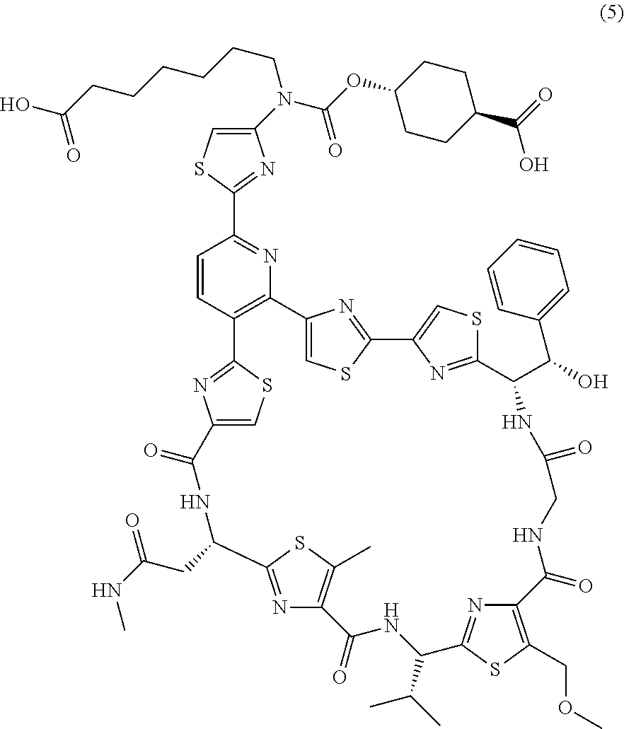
C12=CSC(=N1)C1=CSC(=N1)C(C(O)C1=CC=CC=C1)NC(=O)CNC(=O)C1=C(COC)SC(=N1)C(C(C)C)NC(=O)C1=C(C)SC(=N1)C(CC(NC)=O)NC(=O)C1=CSC(=N1)C1=C2N=C(C2=NC(N(C(OC3CCC(C(=O)O)CC3)=O)CCCCCCC(O)=O)=CS2)C=C1
